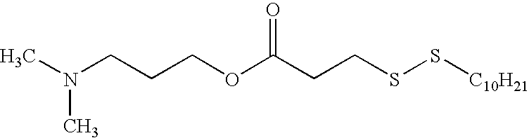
CN(CCCOC(CCSS[C10H21])=O)C
